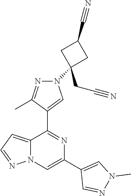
C12=CC=NN1C=C(C1=CN(C)N=C1)N=C2C1=CN(C2(CC#N)CC(C#N)C2)N=C1C
